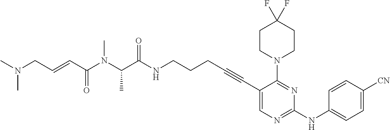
C1(C#CCCCNC(C(N(C(C=CCN(C)C)=O)C)C)=O)=CN=C(NC2=CC=C([CN])C=C2)N=C1N1CCC(F)(F)CC1
